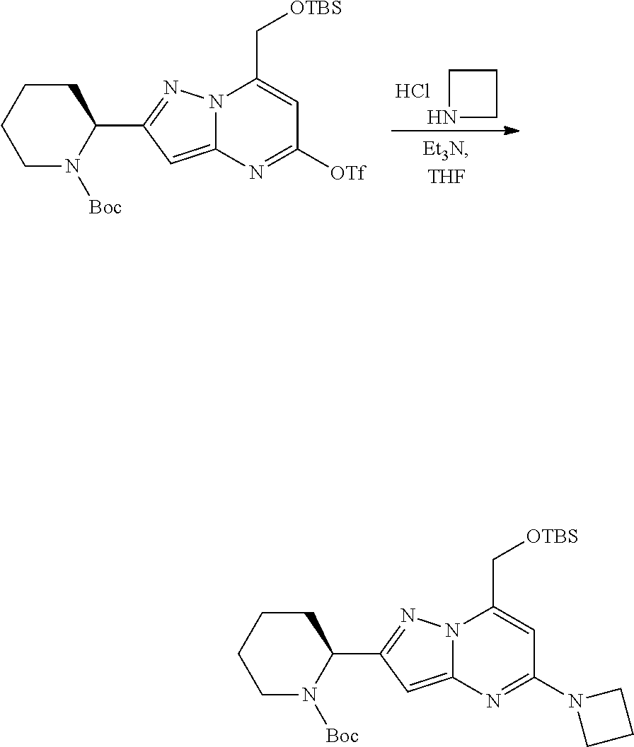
C1NCC1.Cl.N1([Boc])C(C2=NN3C(=C2)N=C([OTf])C=C3C[OTBS])CCCC1.[Boc]N1C(C2=NN3C(=C2)N=C(N2CCC2)C=C3C[OTBS])CCCC1
